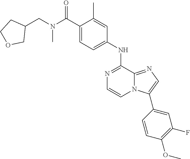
N1=C(NC2=CC=C(C(N(CC3CCOC3)C)=O)C(C)=C2)C2=NC=C(C3=CC(F)=C(OC)C=C3)N2C=C1
